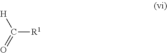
C([R1])([H])=O
